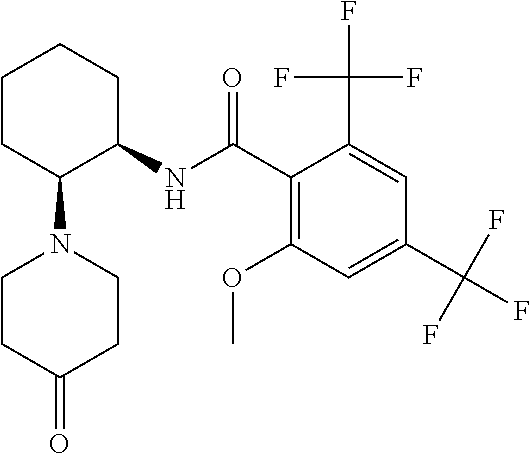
C1(C(NC2CCCCC2N2CCC(=O)CC2)=O)=C(OC)C=C(C(F)(F)F)C=C1C(F)(F)F
